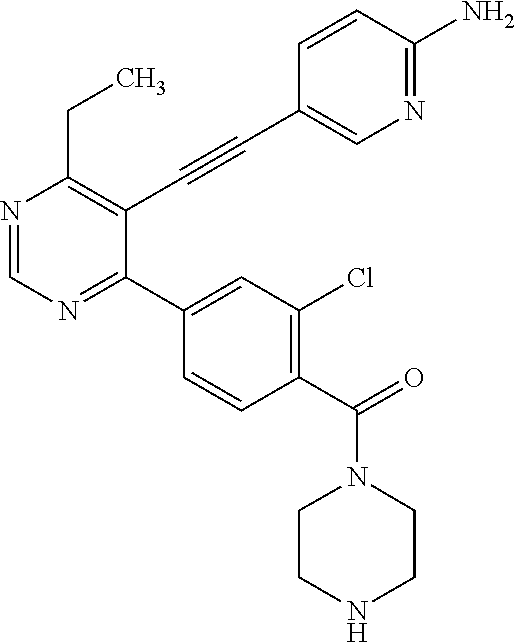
N1=CN=C(C2=CC(Cl)=C(C(=O)N3CCNCC3)C=C2)C(C#CC2=CN=C(N)C=C2)=C1CC
